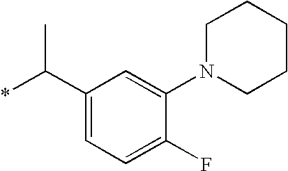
C1(C(*)C)=CC=C(F)C(N2CCCCC2)=C1
